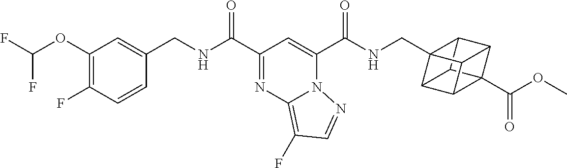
C1(C(NCC2=CC(OC(F)F)=C(F)C=C2)=O)=NC2=C(F)C=NN2C(C(NCC23C4C5C6(C(OC)=O)C4C2C6C53)=O)=C1
